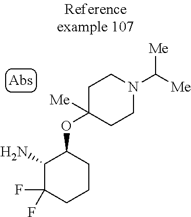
NC1C(F)(F)CCCC1OC1([Me])CCN(C([Me])[Me])CC1
